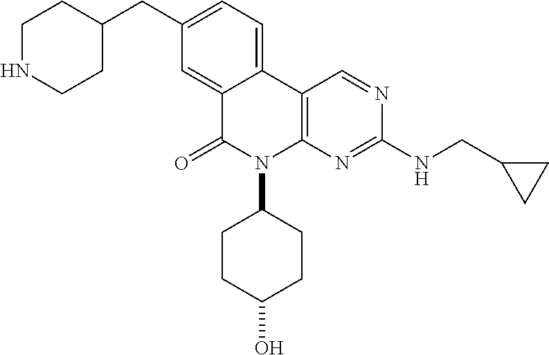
N1CCC(CC2=CC=C3C(=C2)C(=O)N(C2CCC(O)CC2)C2=C3C=NC(NCC3CC3)=N2)CC1
